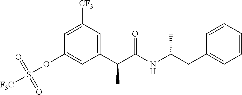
C1=C([CF3])C=C(C(C(NC(CC2=CC=CC=C2)C)=O)C)C=C1OS([F3C])(=O)=O
